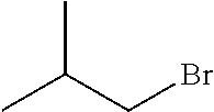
CC(C)CBr
